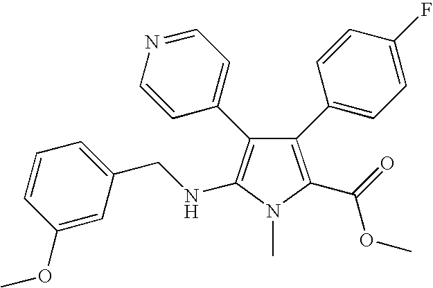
C1(C2=CC=C(F)C=C2)=C(C(=O)OC)N(C)C(NCC2=CC=CC(OC)=C2)=C1C1=CC=NC=C1
